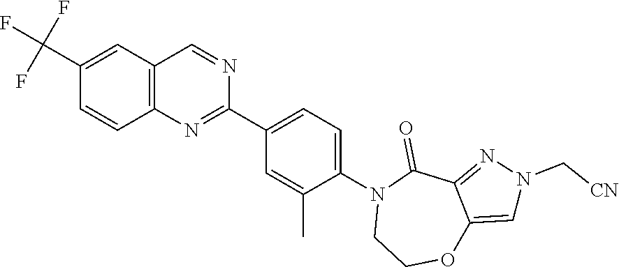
N1=C2C(=CN1C[CN])OCCN(C1=CC=C(C3=NC4=C(C=N3)C=C(C(F)(F)F)C=C4)C=C1C)C2=O
